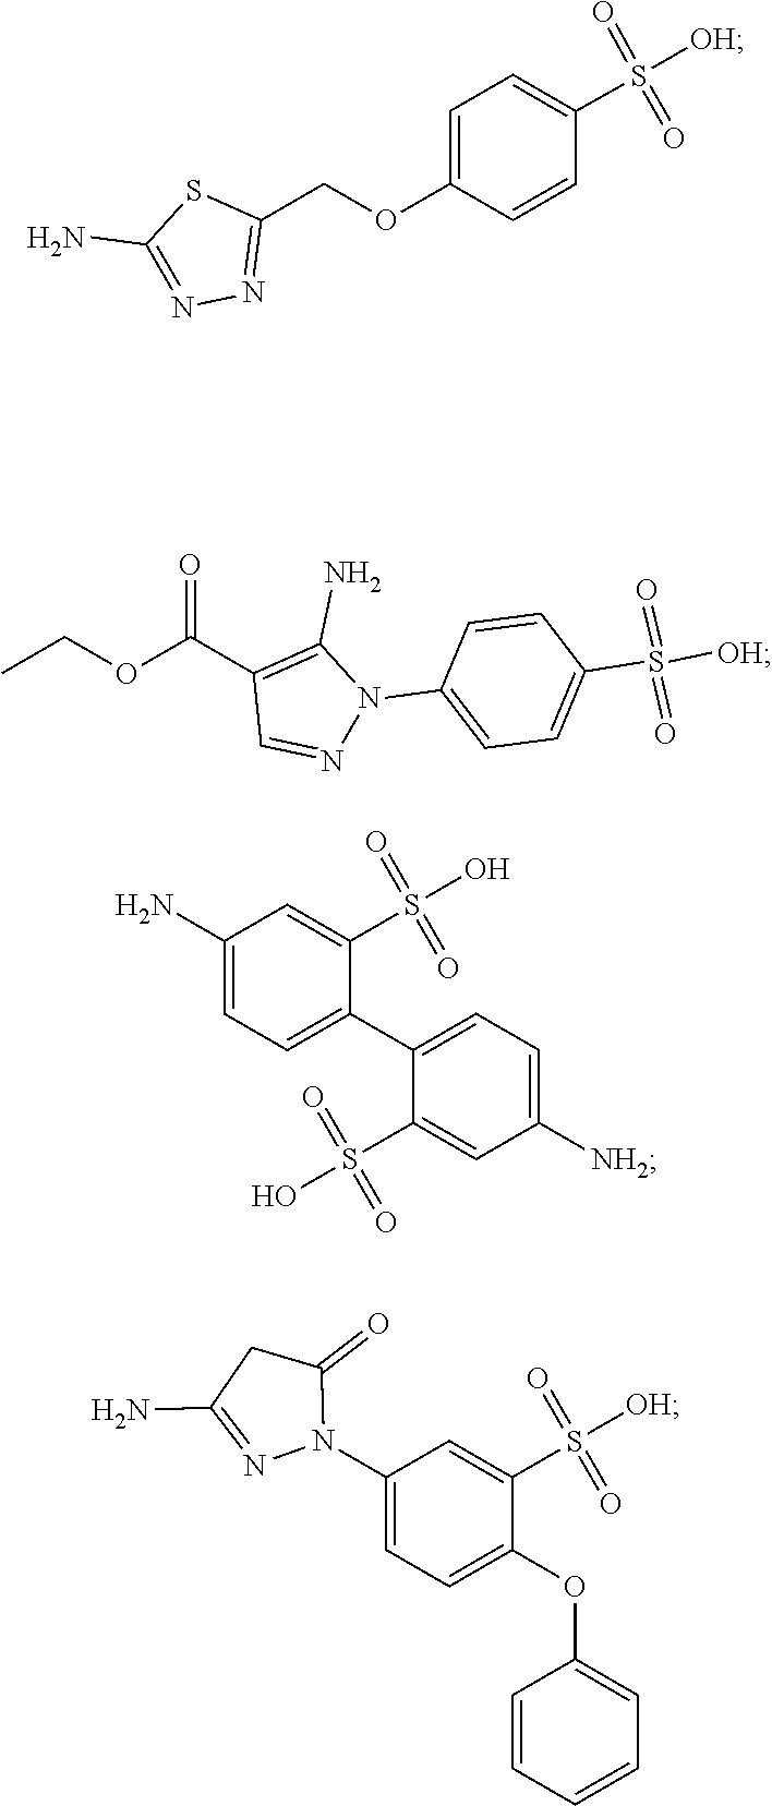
CCOC(C1=C(N)N(C2=CC=C(S([OH])(=O)=O)C=C2)N=C1)=O.C1(N)=CC=C(C2=CC=C([NH2])C=C2S(O)(=O)=O)C(S(O)(=O)=O)=C1.C1(N2C(=O)CC(N)=N2)=CC=C(OC2=CC=CC=C2)C(S([OH])(=O)=O)=C1.S(=O)(C1=CC=C(OCC2=NN=C(N)S2)C=C1)(=O)[OH]
